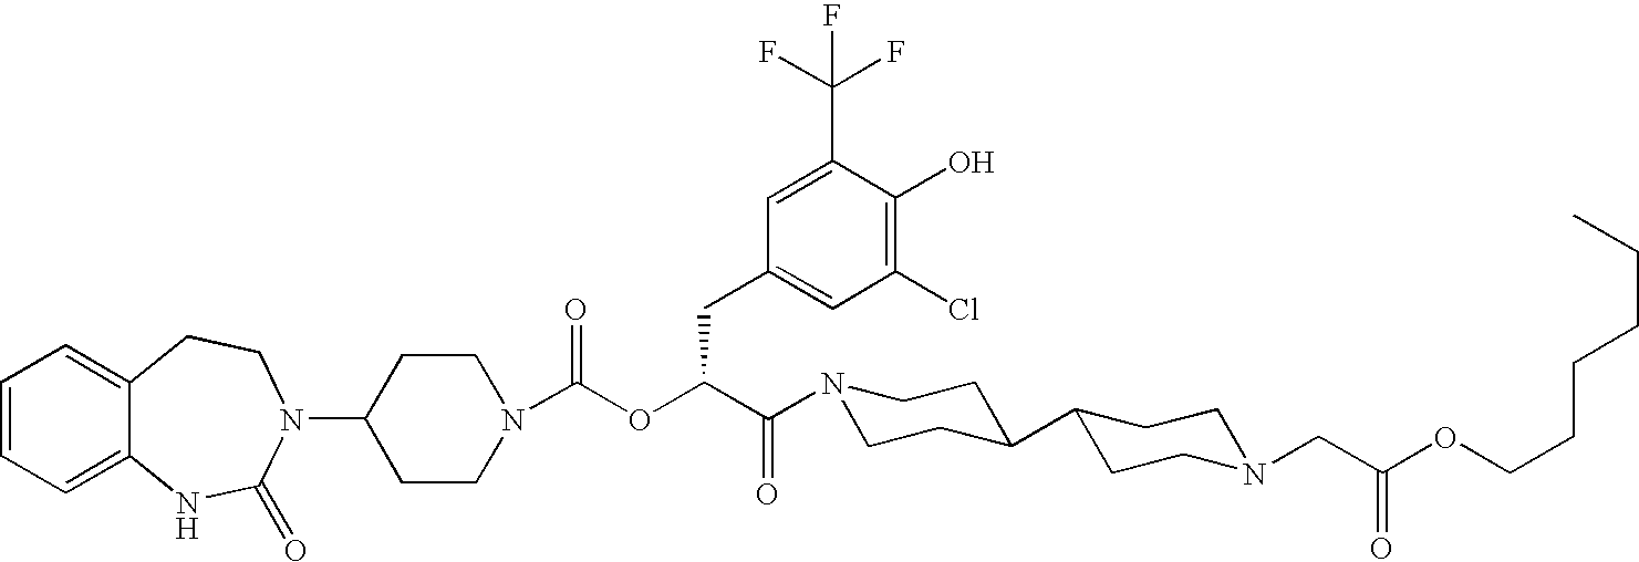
C1=CC=C2C(=C1)CCN(C1CCN(C(OC(C(N3CCC(C4CCN(CC(OCCCCCC)=O)CC4)CC3)=O)CC3=CC(Cl)=C(O)C(C(F)(F)F)=C3)=O)CC1)C(=O)N2
